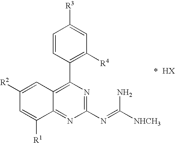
C1=C([R1])C2=NC(N=C([NHCH3])N)=NC(C3=C([R4])C=C([R3])C=C3)=C2C=C1[R2]
